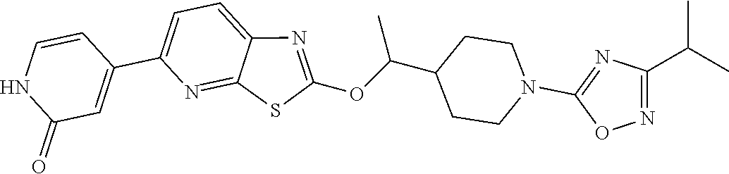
C1=C(C2=CC(=O)NC=C2)N=C2C(=C1)N=C(OC(C1CCN(C3=NC(C(C)C)=NO3)CC1)C)S2
